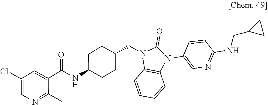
O=C1N(CC2CCC(NC(C3=CC(Cl)=CN=C3C)=O)CC2)C2=C(N1C1=CN=C(NCC3CC3)C=C1)C=CC=C2
